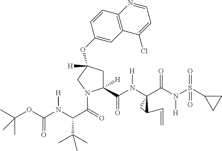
C1=CC2=C(C=C1OC1([H])CC([H])(C(N([H])C3(C(N(S(=O)(=O)C4CC4)[H])=O)CC3C=C)=O)N(C(=O)C(N(C(OC(C)(C)C)=O)[H])C(C)(C)C)C1)C(Cl)=CC=N2
